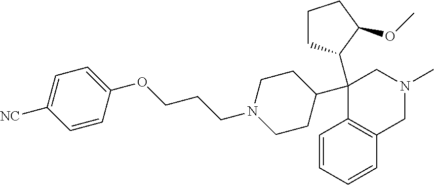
C1=CC=CC2=C1C(C1CCN(CCCOC3=CC=C([NC])C=C3)CC1)(C1CCCC1OC)CN(C)C2
